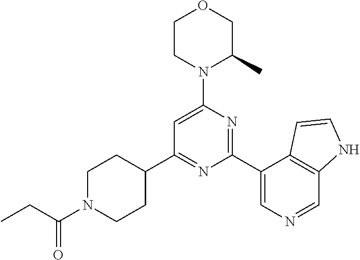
C1(C2=NC(C3=CN=CC4=C3C=CN4)=NC(N3C(C)COCC3)=C2)CCN(C(CC)=O)CC1
